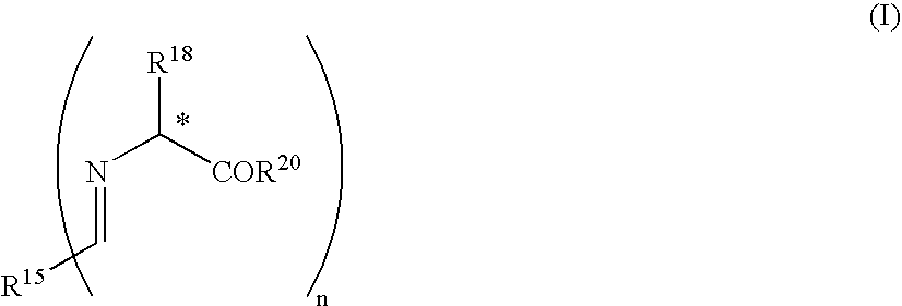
[R15]C=NC([COR20])[R18]
